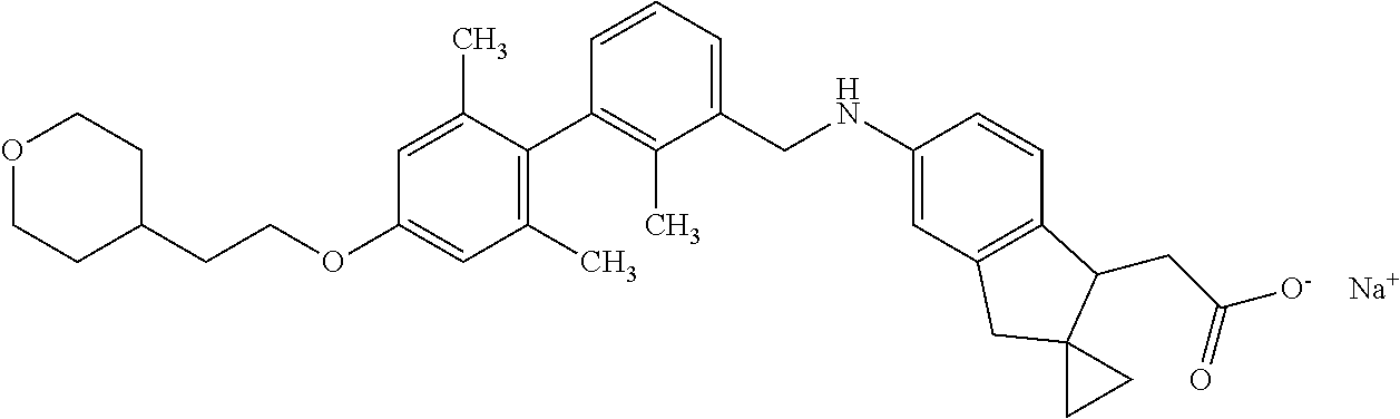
C1=C(C)C(C2=C(C)C(CNC3=CC4=C(C=C3)C(CC(=O)[O-])C3(C4)CC3)=CC=C2)=C(C)C=C1OCCC1CCOCC1.[Na]
